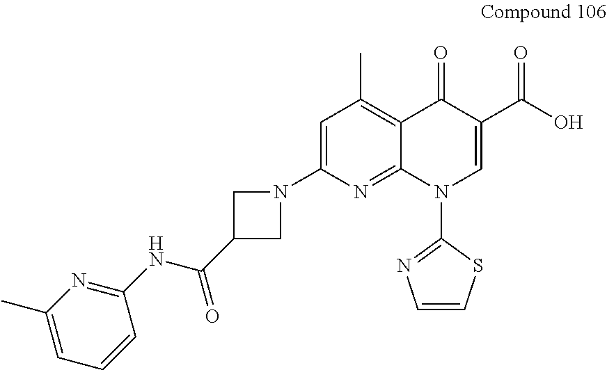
C1=C(N2CC(C(NC3=NC(C)=CC=C3)=O)C2)N=C2C(=C1C)C(=O)C(C(O)=O)=CN2C1=NC=CS1
